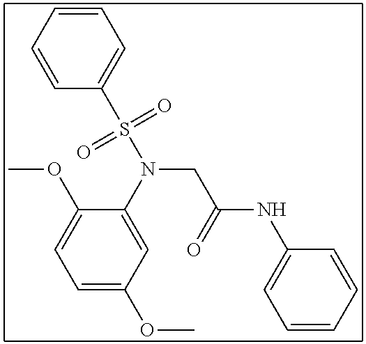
C1=CC=CC(S(N(CC(NC2=CC=CC=C2)=O)C2=CC(OC)=CC=C2OC)(=O)=O)=C1
